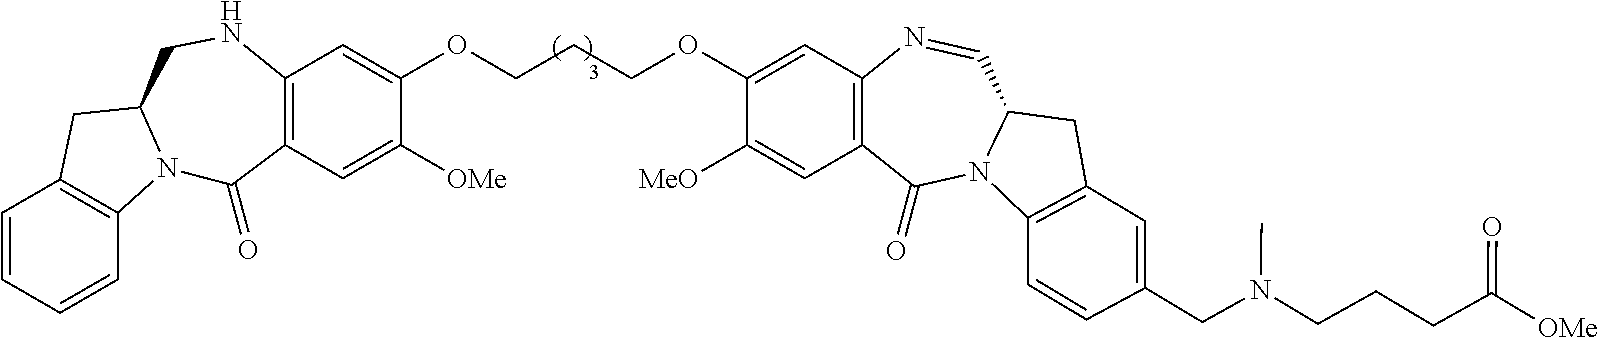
C1=CC=CC2=C1CC1N2C(=O)C2=C(NC1)C=C(OCCCOC1=CC3=C(C=C1[MeO])C(=O)N1C(C=N3)CC3=C1C=CC(CN(CCCC([OMe])=O)C)=C3)C([OMe])=C2
